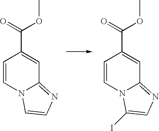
C1=CN2C(=NC=C2)C=C1C(=O)OC.C1=CN2C(=NC=C2I)C=C1C(=O)OC
